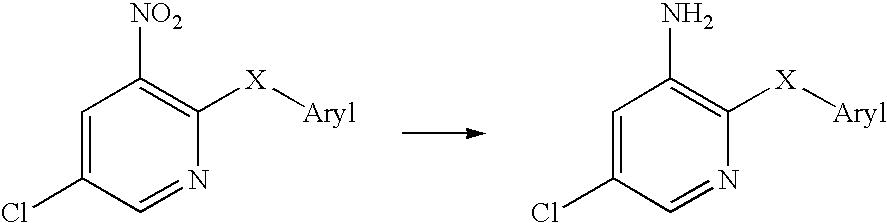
C1=C(Cl)C=NC([X][Aryl])=C1[NO2].C1=C(Cl)C=NC([X][Aryl])=C1N
